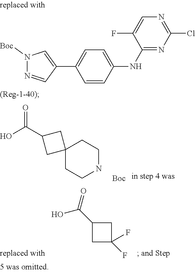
C1=CC(NC2=NC(Cl)=NC=C2F)=CC=C1C1=CN([Boc])N=C1.OC(=O)C1CC2(CCNCC2)C1.[Boc].C1(C(=O)O)CC(F)(F)C1
